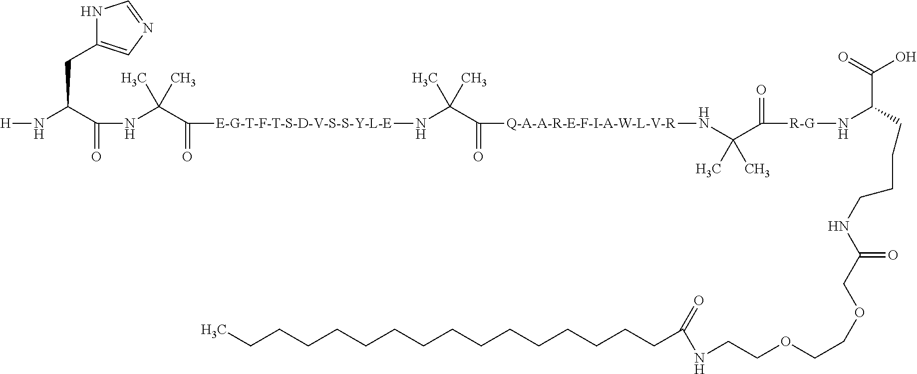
[H]NC(CC1=CN=CN1)C(=O)NC(C(=O)[E-G-T-F-T-S-D-V-S-S-Y-L-E]NC(C(=O)[Q-A-A-R-E-F-I-A-W-L-V-R]NC(C)(C([R-G]NC(C(O)=O)CCCCNC(=O)COCCOCCNC(=O)CCCCCCCCCCCCCCCC)=O)C)(C)C)(C)C
